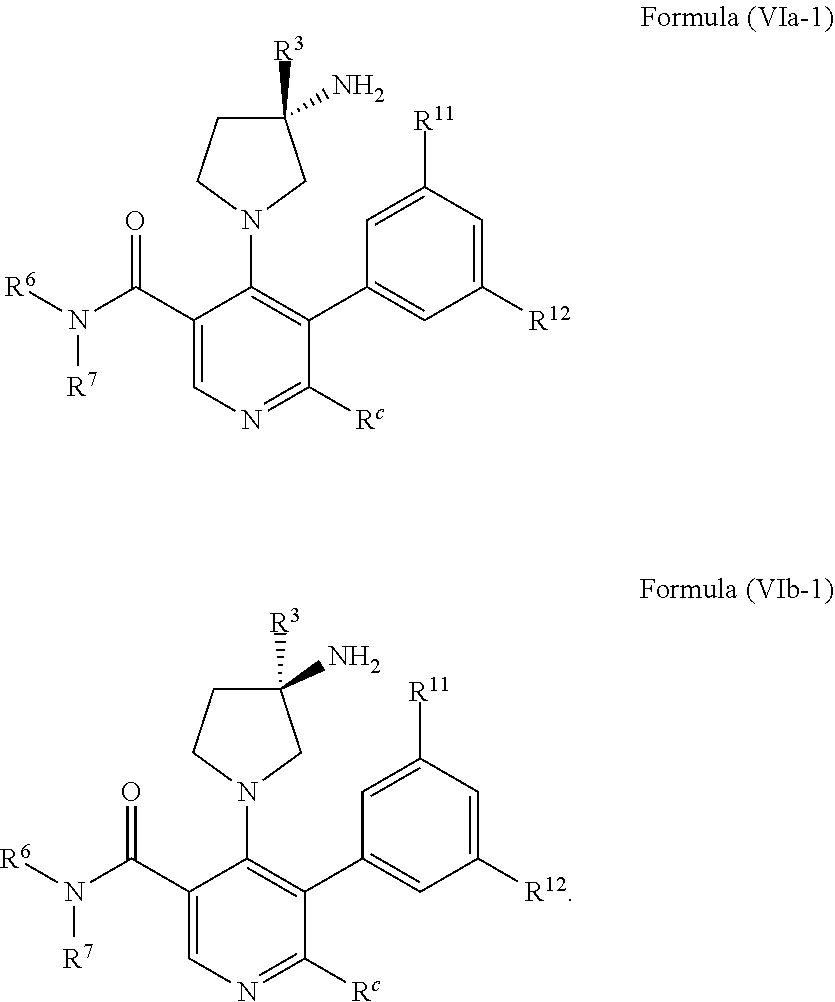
C1([R3])(N)CCN(C2=C(C3=CC([R12])=CC([R11])=C3)C([Rc])=NC=C2C(N([R6])[R7])=O)C1.C1([R3])(N)CCN(C2=C(C3=CC([R12])=CC([R11])=C3)C([Rc])=NC=C2C(N([R6])[R7])=O)C1
